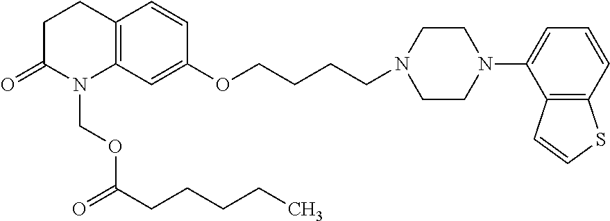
C12=C(C=C(OCCCCN3CCN(C4=CC=CC5=C4C=CS5)CC3)C=C1)N(COC(CCCCC)=O)C(=O)CC2
